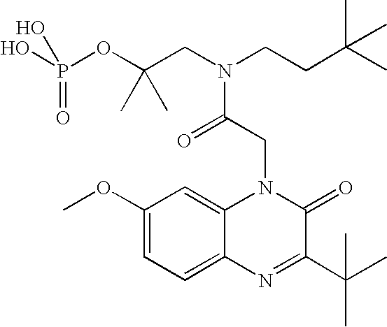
C1(OC)=CC=C2C(=C1)N(CC(N(CC(OP(O)(=O)O)(C)C)CCC(C)(C)C)=O)C(=O)C(C(C)(C)C)=N2
